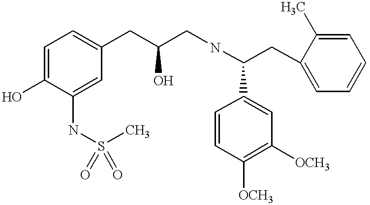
C1(O)=CC=C(CC(CNC(CC2=CC=CC=C2C)C2=CC([OCH3])=C([OCH3])C=C2)O)C=C1NS(=O)(C)=O
